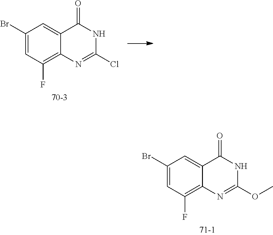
O=C1NC(OC)=NC2=C(F)C=C(Br)C=C12.O=C1NC(Cl)=NC2=C(F)C=C(Br)C=C12
